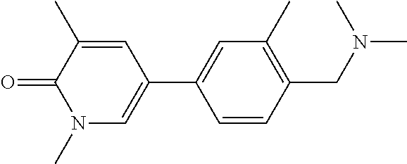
C1=CC(CN(C)C)=C(C)C=C1C1=CN(C)C(=O)C(C)=C1
